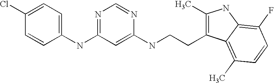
C1(Cl)=CC=C(NC2=NC=NC(NCCC3=C(C)NC4=C(F)C=CC(C)=C34)=C2)C=C1
